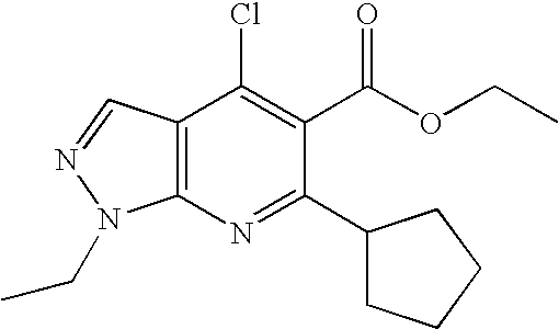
C12=C(N=C(C3CCCC3)C(C(OCC)=O)=C1Cl)N(CC)N=C2
